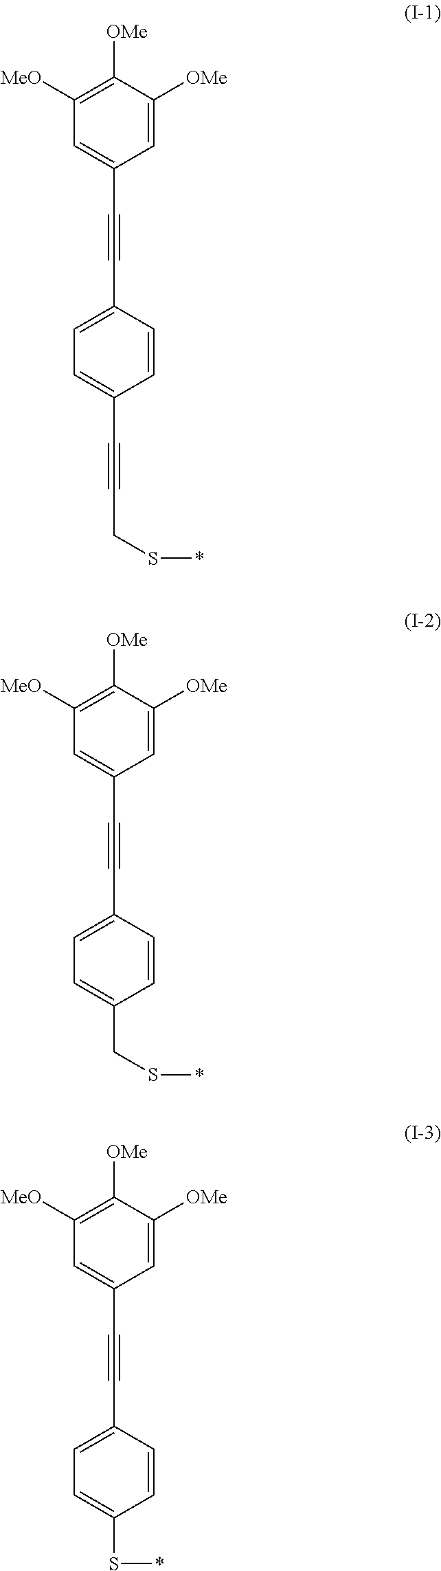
C1([MeO])=C([OMe])C([OMe])=CC(C#CC2=CC=C(C#CCS*)C=C2)=C1.C1([MeO])=C([OMe])C([OMe])=CC(C#CC2=CC=C(CS*)C=C2)=C1.C1([MeO])=C([OMe])C([OMe])=CC(C#CC2=CC=C(S*)C=C2)=C1
